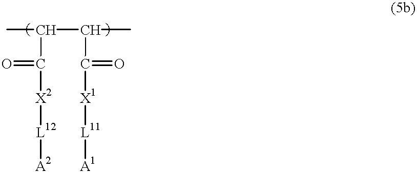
CC(C(C)C(=O)[X1][L11][A1])C(=O)[X2][L12][A2]
